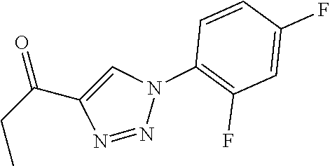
C(C1=CN(C2=C(F)C=C(F)C=C2)N=N1)(CC)=O
